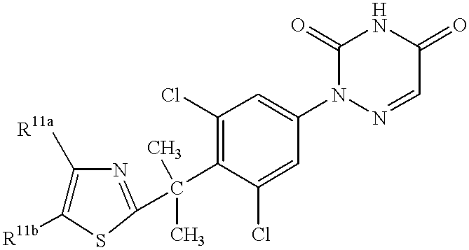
S1C(C(C2=C(Cl)C=C(N3N=CC(=O)NC3=O)C=C2Cl)(C)C)=NC([R11a])=C1[R11b]
